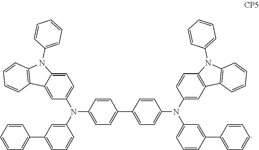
C1=C2C(=CC(N(C3=CC(C4=CC=CC=C4)=CC=C3)C3=CC=C(C4=CC=C(N(C5=CC6=C(C=C5)N(C5=CC=CC=C5)C5=C6C=CC=C5)C5=CC=CC(C6=CC=CC=C6)=C5)C=C4)C=C3)=C1)C1=C(N2C2=CC=CC=C2)C=CC=C1
